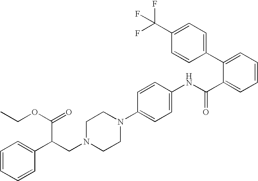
C1(C(CN2CCN(C3=CC=C(NC(C4=CC=CC=C4C4=CC=C(C(F)(F)F)C=C4)=O)C=C3)CC2)C(=O)OCC)=CC=CC=C1
